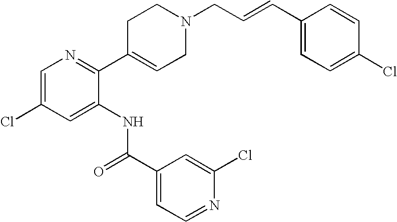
C1=C(Cl)C=C(NC(C2=CC=NC(Cl)=C2)=O)C(C2=CCN(CC=CC3=CC=C(Cl)C=C3)CC2)=N1
